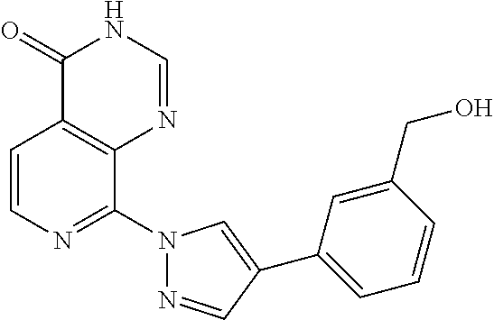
C1=CN=C(N2N=CC(C3=CC=CC(CO)=C3)=C2)C2=C1C(=O)NC=N2
